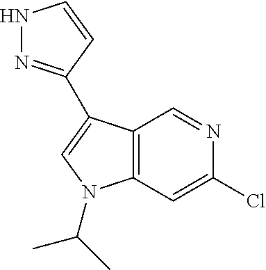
C12=C(C=C(Cl)N=C1)N(C(C)C)C=C2C1=NNC=C1
